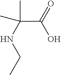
C(C(NCC)(C)C)(O)=O
